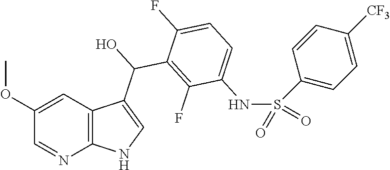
C12=C(C(C(C3=C(F)C(NS(C4=CC=C([CF3])C=C4)(=O)=O)=CC=C3F)O)=CN1)C=C(OC)C=N2
